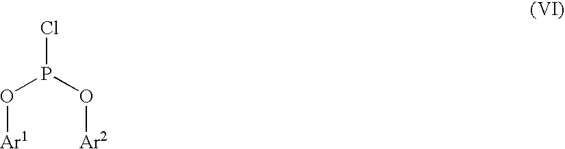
ClP(O[Ar2])O[Ar1]
